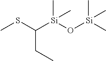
CSC([Si](O[Si](C)(C)C)(C)C)CC
